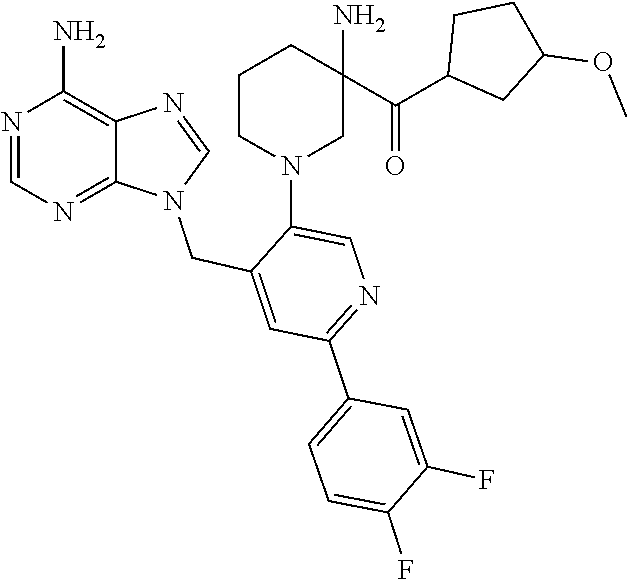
N1(CC2=CC(C3=CC=C(F)C(F)=C3)=NC=C2N2CC(N)(C(=O)C3CC(OC)CC3)CCC2)C=NC2=C(N)N=CN=C12
